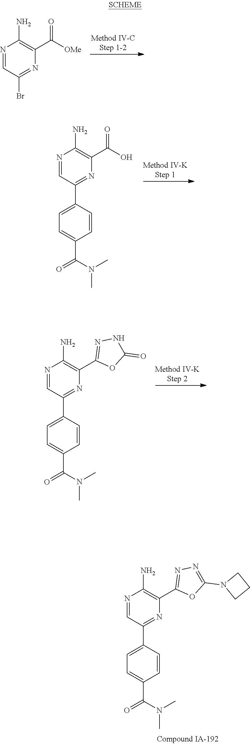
N1=CC(Br)=NC(C([OMe])=O)=C1N.N1=CC(C2=CC=C(C(N(C)C)=O)C=C2)=NC(C(O)=O)=C1N.N1=CC(C2=CC=C(C(N(C)C)=O)C=C2)=NC(C2=NNC(=O)O2)=C1N.N1=CC(C2=CC=C(C(N(C)C)=O)C=C2)=NC(C2=NN=C(N3CCC3)O2)=C1N
